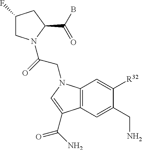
C1(F)CN(C(=O)CN2C3=C(C=C(CN)C([R32])=C3)C(C(=O)N)=C2)C(C(B)=O)C1
